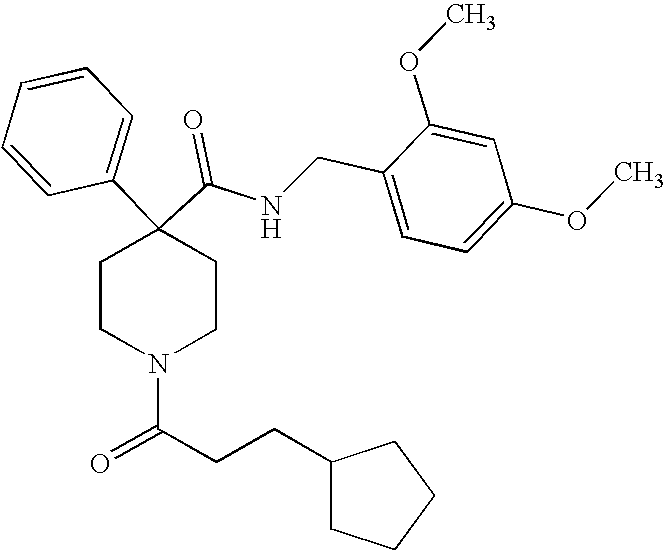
N(C(C1(C2=CC=CC=C2)CCN(C(CCC2CCCC2)=O)CC1)=O)CC1=CC=C(OC)C=C1OC
